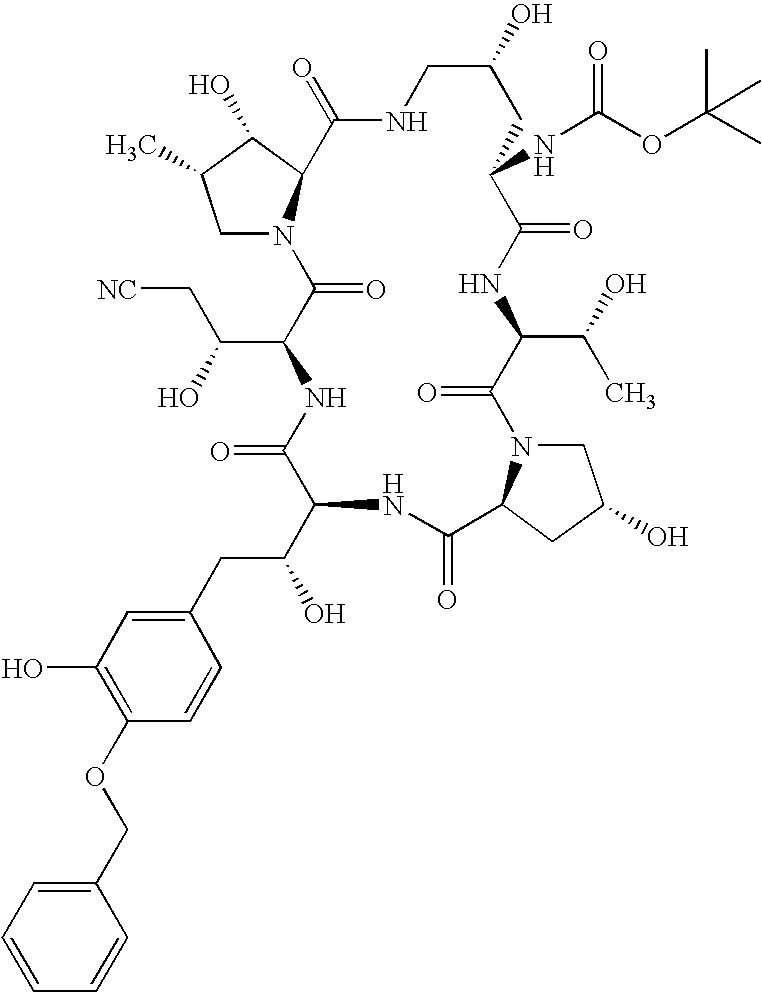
C1N2C(C(O)C1C)C(=O)NCC(O)CC(NC(OC(C)(C)C)=O)C(=O)NC(C(O)C)C(=O)N1CC(O)CC1C(=O)NC(C(CC1=CC(O)=C(OCC3=CC=CC=C3)C=C1)O)C(=O)NC(C(O)C[NC])C2=O
